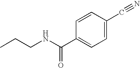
C1(C(NCCC)=O)=CC=C(C#N)C=C1
